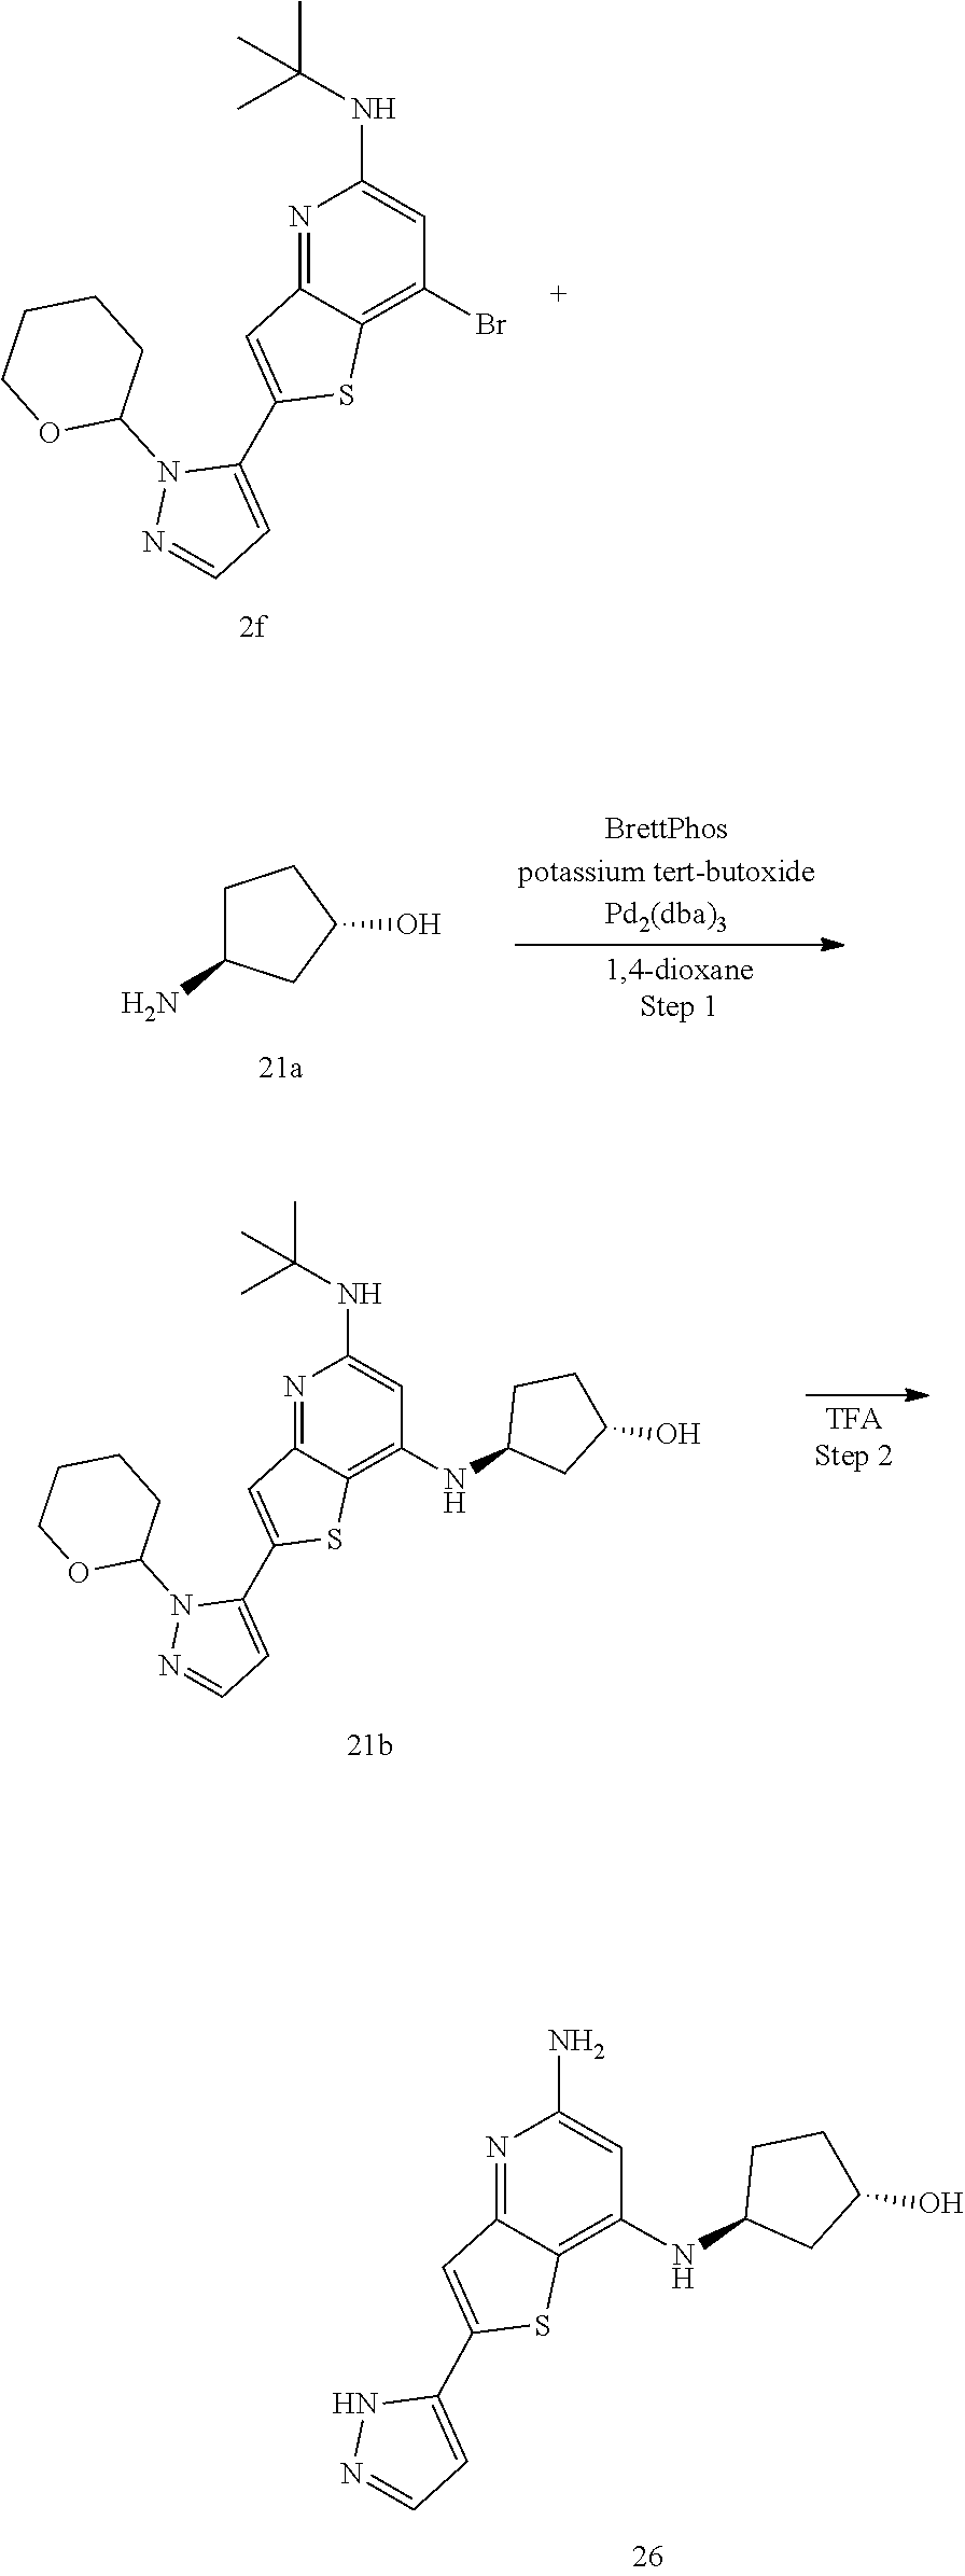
C1C(NC2=C3C(=NC(N)=C2)C=C(C2=CC=NN2)S3)CC(O)C1.C1(N2C(C3=CC4=NC(NC(C)(C)C)=CC(Br)=C4S3)=CC=N2)CCCCO1.C1C(N)CC(O)C1.C1(N2C(C3=CC4=NC(NC(C)(C)C)=CC(NC5CCC(O)C5)=C4S3)=CC=N2)CCCCO1
